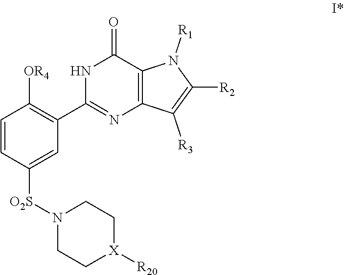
C1=CC([O2S]N2CC[X]([R20])CC2)=CC(C2=NC3=C(C(=O)N2)N([R1])C([R2])=C3[R3])=C1[OR4]
